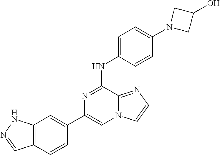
C12=C(C=CC(C3=CN4C(=NC=C4)C(NC4=CC=C(N5CC(O)C5)C=C4)=N3)=C1)C=NN2
